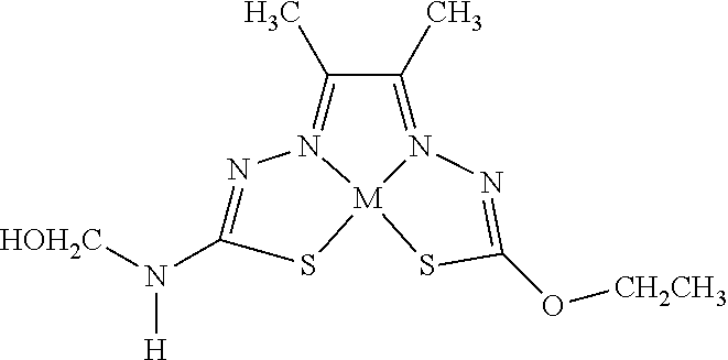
N1=C(N([HOH2C])[H])S[M]23N1=C(C)C(C)=N2N=C(O[CH2CH3])S3
